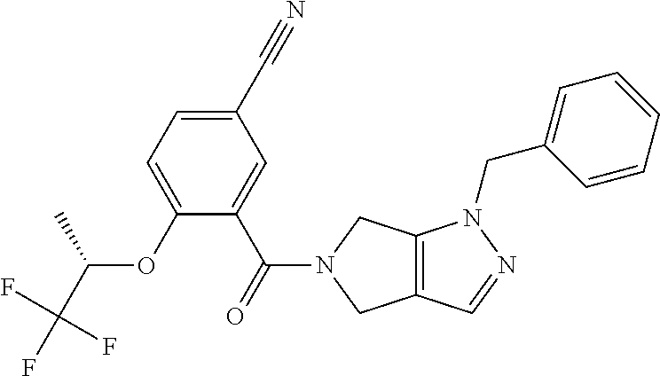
C1(C#N)=CC=C(OC(C(F)(F)F)C)C(C(=O)N2CC3=C(C2)N(CC2=CC=CC=C2)N=C3)=C1
